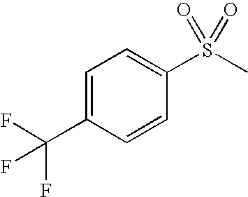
C1=C(C(F)(F)F)C=CC(S(=O)(=O)C)=C1
